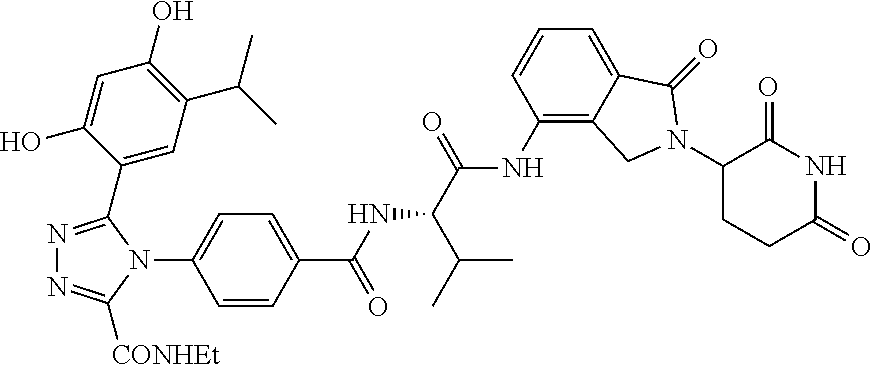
C1(C2=NN=C([CONHEt])N2C2=CC=C(C(NC(C(=O)NC3=C4C(=CC=C3)C(=O)N(C3CCC(=O)NC3=O)C4)C(C)C)=O)C=C2)=CC(C(C)C)=C(O)C=C1O
